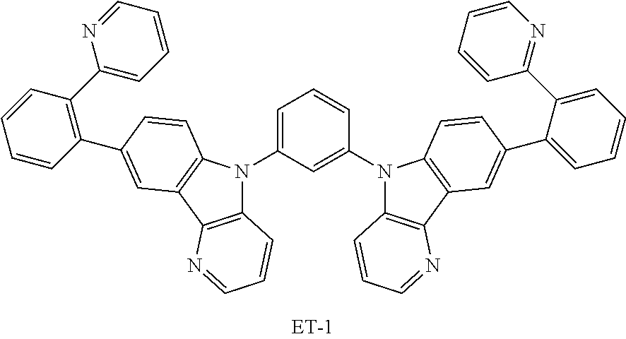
C1=C(N2C3=C(C4=C2C=CC(C2=C(C5=CC=CC=N5)C=CC=C2)=C4)N=CC=C3)C=C(N2C3=C(C4=C2C=CC(C2=CC=CC=C2C2=NC=CC=C2)=C4)N=CC=C3)C=C1
